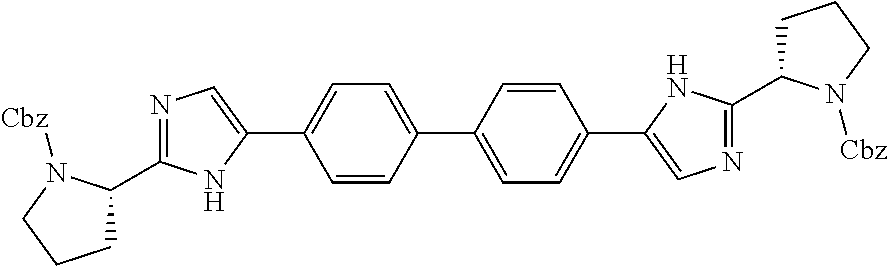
C1(C2=CC=C(C3=CN=C(C4CCCN4[Cbz])N3)C=C2)=CC=C(C2=CN=C(C3CCCN3[Cbz])N2)C=C1
